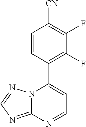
C12=NC=NN1C(C1=C(F)C(F)=C([CN])C=C1)=CC=N2
